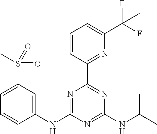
C1=CC(C2=NC(NC(C)C)=NC(NC3=CC(S(C)(=O)=O)=CC=C3)=N2)=NC(C(F)(F)C)=C1
